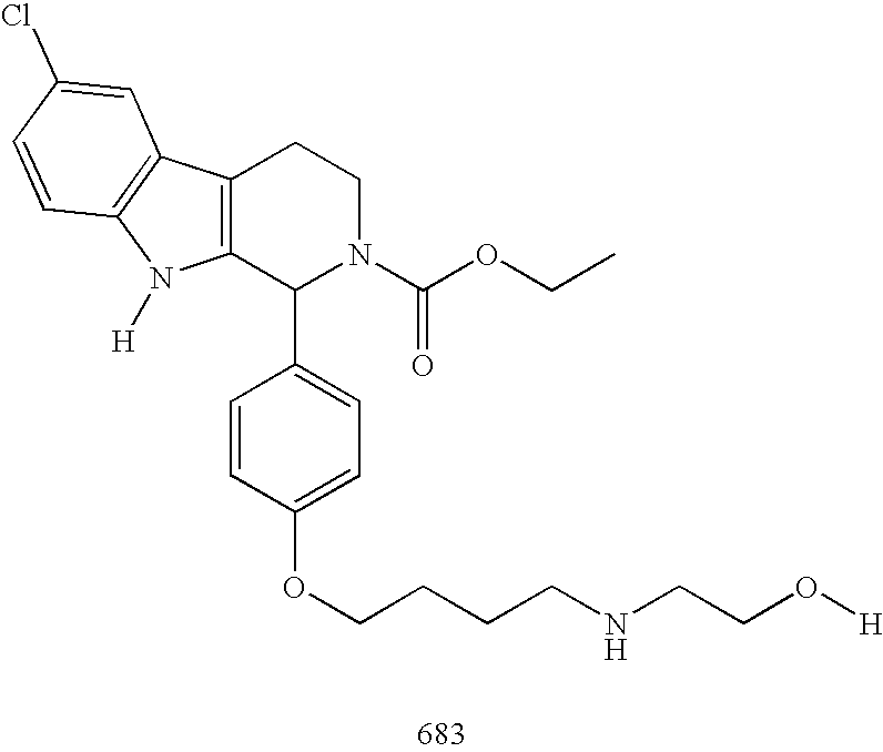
C12=C(C(C3=CC=C(OCCCCNCCO[H])C=C3)N(C(OCC)=O)CC1)N([H])C1=C2C=C(Cl)C=C1
